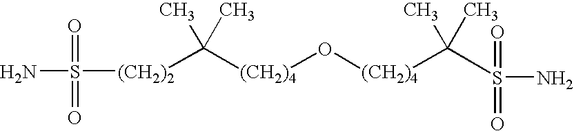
[(CH2)4](O[(CH2)4]C(C)(C)S(=O)(=O)N)C(C)(C)[(CH2)2]S(N)(=O)=O
